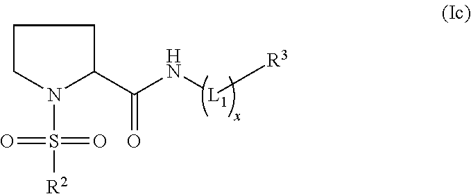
N1(S([R2])(=O)=O)C(C(N[L1][R3])=O)CCC1
